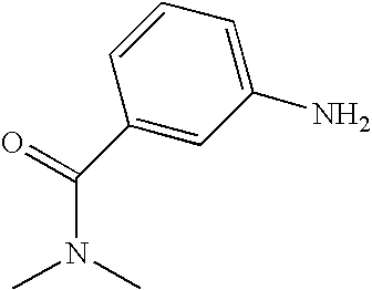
C(N(C)C)(=O)C1=CC(N)=CC=C1
